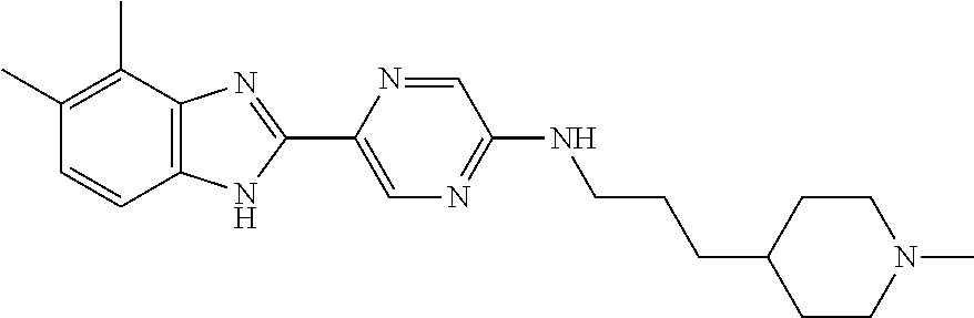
C1=CC(C)=C(C)C2=C1NC(C1=CN=C(NCCCC3CCN(C)CC3)C=N1)=N2
